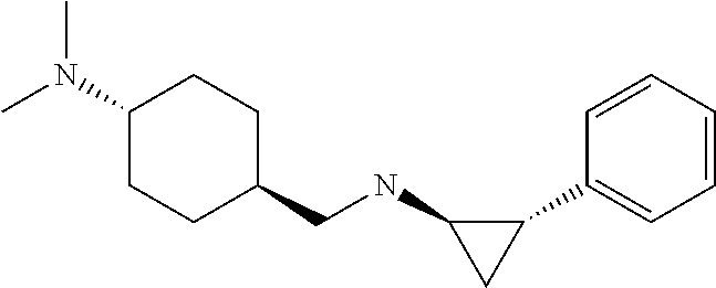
C1(C2=CC=CC=C2)C(NCC2CCC(N(C)C)CC2)C1
